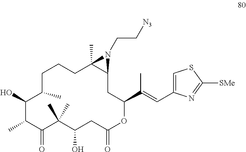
C1(O)C(C)C(=O)C(C)(C)C(O)CC(=O)OC(C(C)=CC2=CSC([SMe])=N2)CC2C(C)(CCCC1C)N2CC[N3]
